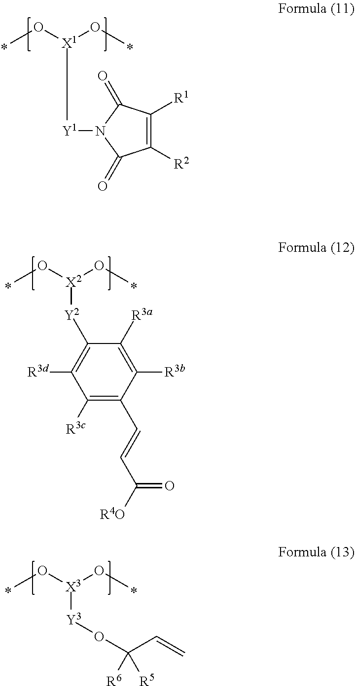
CO[X1](OC)[Y1]N1C(=O)C([R2])=C([R1])C1=O.CO[X2](OC)[Y2]C1=C([R3d])C([R3c])=C(C=CC(=O)[R4O])C([R3b])=C1[R3a].CO[X3](OC)[Y3]OC(C=C)([R6])[R5]
